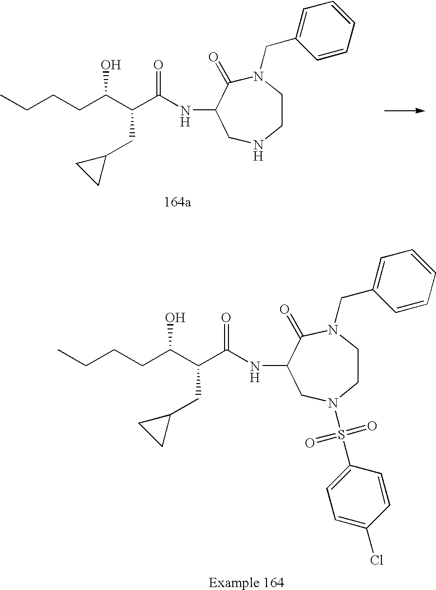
CCCCC(C(C(NC1C(=O)N(CC2=CC=CC=C2)CCN(S(C2=CC=C(Cl)C=C2)(=O)=O)C1)=O)CC1CC1)O.CCCCC(C(C(NC1C(=O)N(CC2=CC=CC=C2)CCNC1)=O)CC1CC1)O
